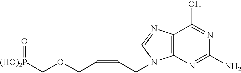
[(HO)2P](COCC=CCN1C2=C(C(O)=NC(N)=N2)N=C1)=O
